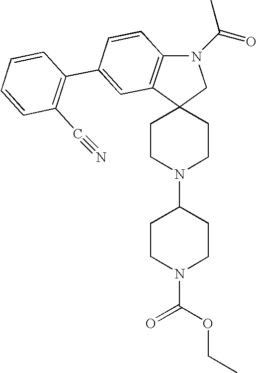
C12(CCN(C3CCN(C(=O)OCC)CC3)CC1)CN(C(=O)C)C1=C2C=C(C2=C(C#N)C=CC=C2)C=C1
